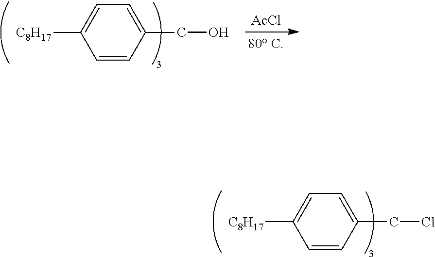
C1([C8H17])=CC=C(CCl)C=C1.C1([C8H17])=CC=C(CO)C=C1.[AcCl]
